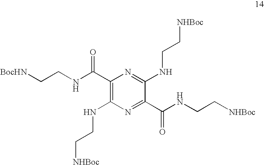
C1(C(NCC[BocHN])=O)=C(NCC[NHBoc])N=C(C(NCC[NHBoc])=O)C(NCC[NHBoc])=N1
